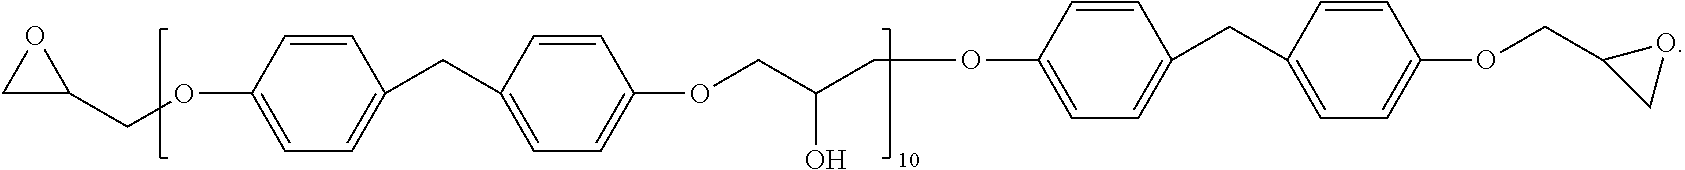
C(OC1=CC=C(CC2=CC=C(OCC(O)COC3=CC=C(CC4=CC=C(OCC5CO5)C=C4)C=C3)C=C2)C=C1)C1CO1
